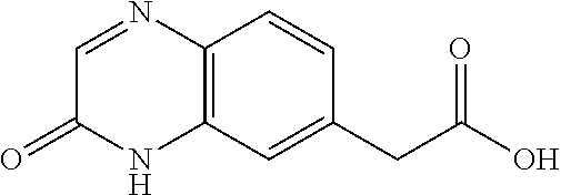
C1=C(CC(O)=O)C=CC2=C1NC(=O)C=N2
